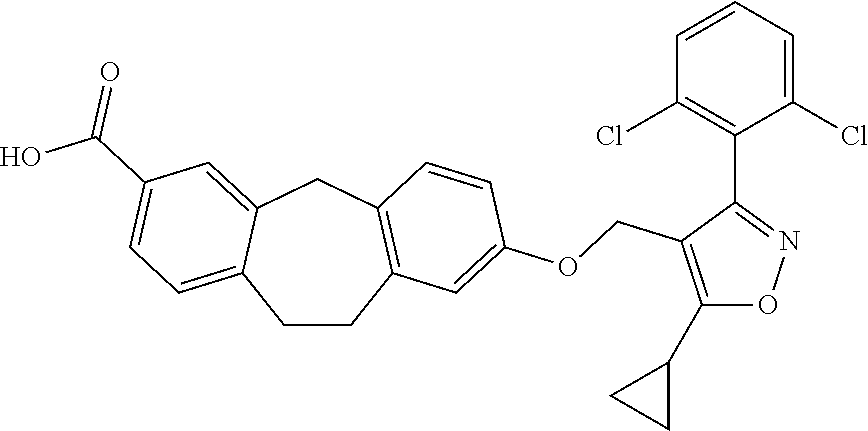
C1CC2=C(CC3=CC(C(O)=O)=CC=C13)C=CC(OCC1=C(C3CC3)ON=C1C1=C(Cl)C=CC=C1Cl)=C2
